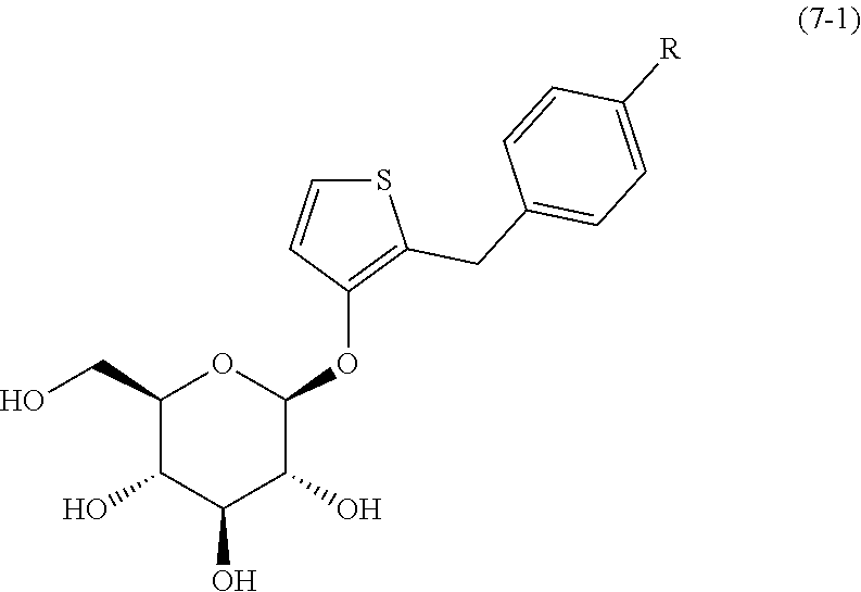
C1(CO)C(O)C(O)C(O)C(OC2=C(CC3=CC=C([R])C=C3)SC=C2)O1
